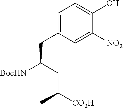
C1=C(CC(CC(C)[CO2H])[BocHN])C=C([NO2])C(O)=C1
